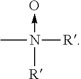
CN([R])([R])->O
